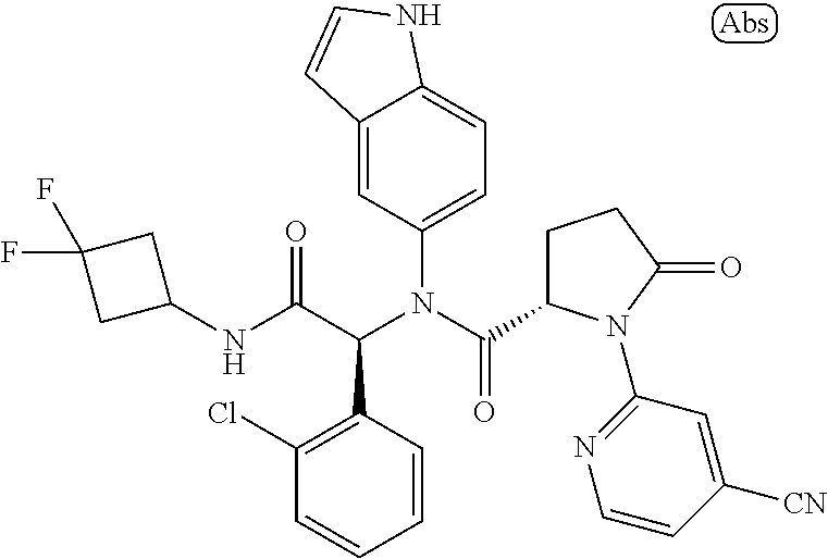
C12=CC(N(C(=O)C3CCC(=O)N3C3=NC=CC([CN])=C3)C(C(NC3CC(F)(F)C3)=O)C3=C(Cl)C=CC=C3)=CC=C1NC=C2
